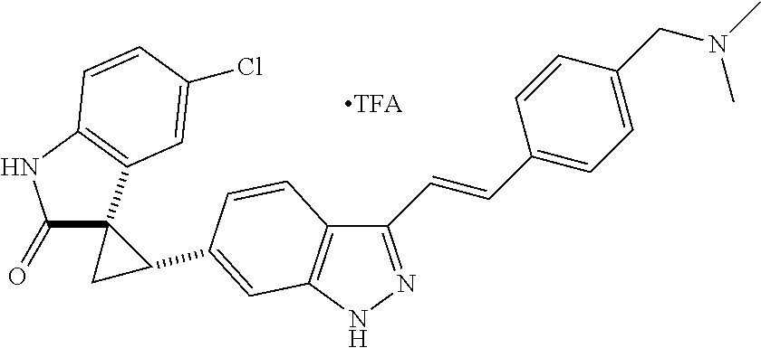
C(=CC1=CC=C(CN(C)C)C=C1)C1=NNC2=C1C=CC(C1C3(C(=O)NC4=C3C=C(Cl)C=C4)C1)=C2
